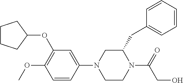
C1CCC(OC2=C(OC)C=CC(N3CCN(C(CO)=O)C(CC4=CC=CC=C4)C3)=C2)C1
